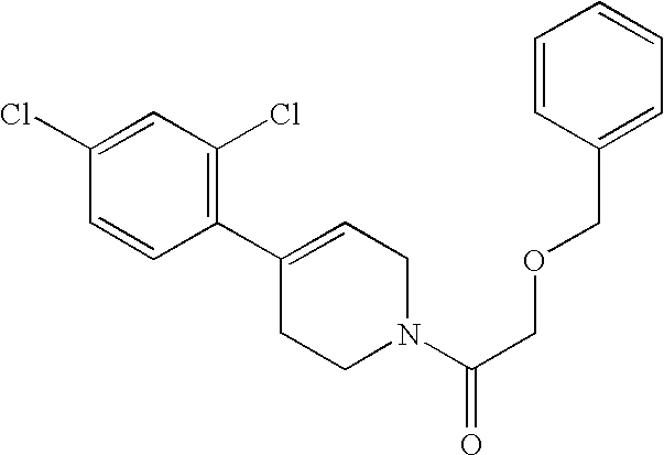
C1(C2=CCN(C(COCC3=CC=CC=C3)=O)CC2)=C(Cl)C=C(Cl)C=C1
